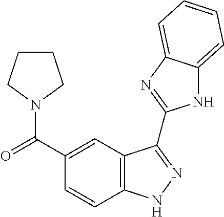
C1(C(=O)N2CCCC2)=CC2=C(C=C1)NN=C2C1=NC2=CC=CC=C2N1
